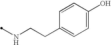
N(CCC1=CC=C(O)C=C1)C
